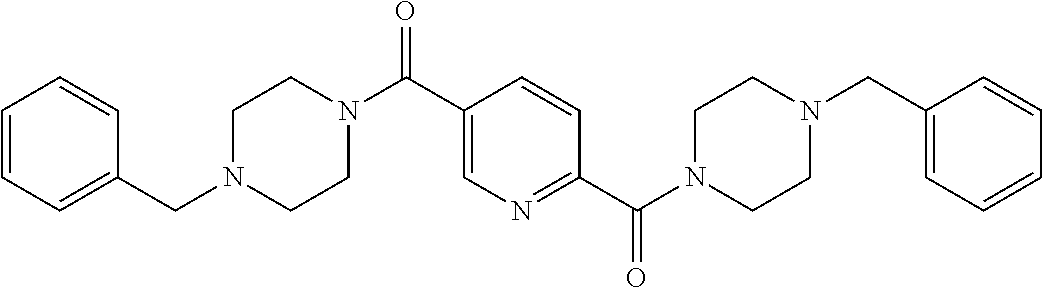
C1=CC=C(CN2CCN(C(=O)C3=CN=C(C(=O)N4CCN(CC5=CC=CC=C5)CC4)C=C3)CC2)C=C1
